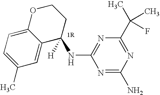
N1=C(N)N=C(C(C)(F)C)N=C1NC1([H])CCOC2=CC=C(C)C=C12
